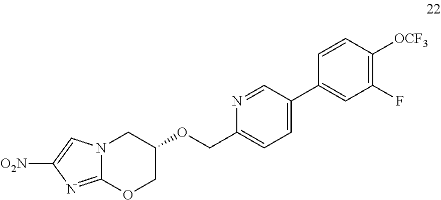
N12C(=NC([O2N])=C1)OCC(OCC1=CC=C(C3=CC(F)=C([OCF3])C=C3)C=N1)C2
